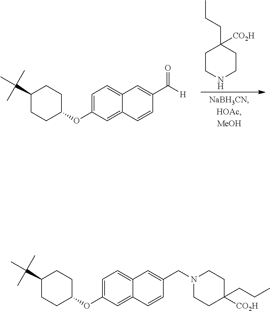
C1=C(OC2CCC(C(C)(C)C)CC2)C=C2C(=C1)C=C(C([H])=O)C=C2.C1CNCCC1(CCC)[CO2H].C1=C(OC2CCC(C(C)(C)C)CC2)C=C2C(=C1)C=C(CN1CCC(CCC)([CO2H])CC1)C=C2
